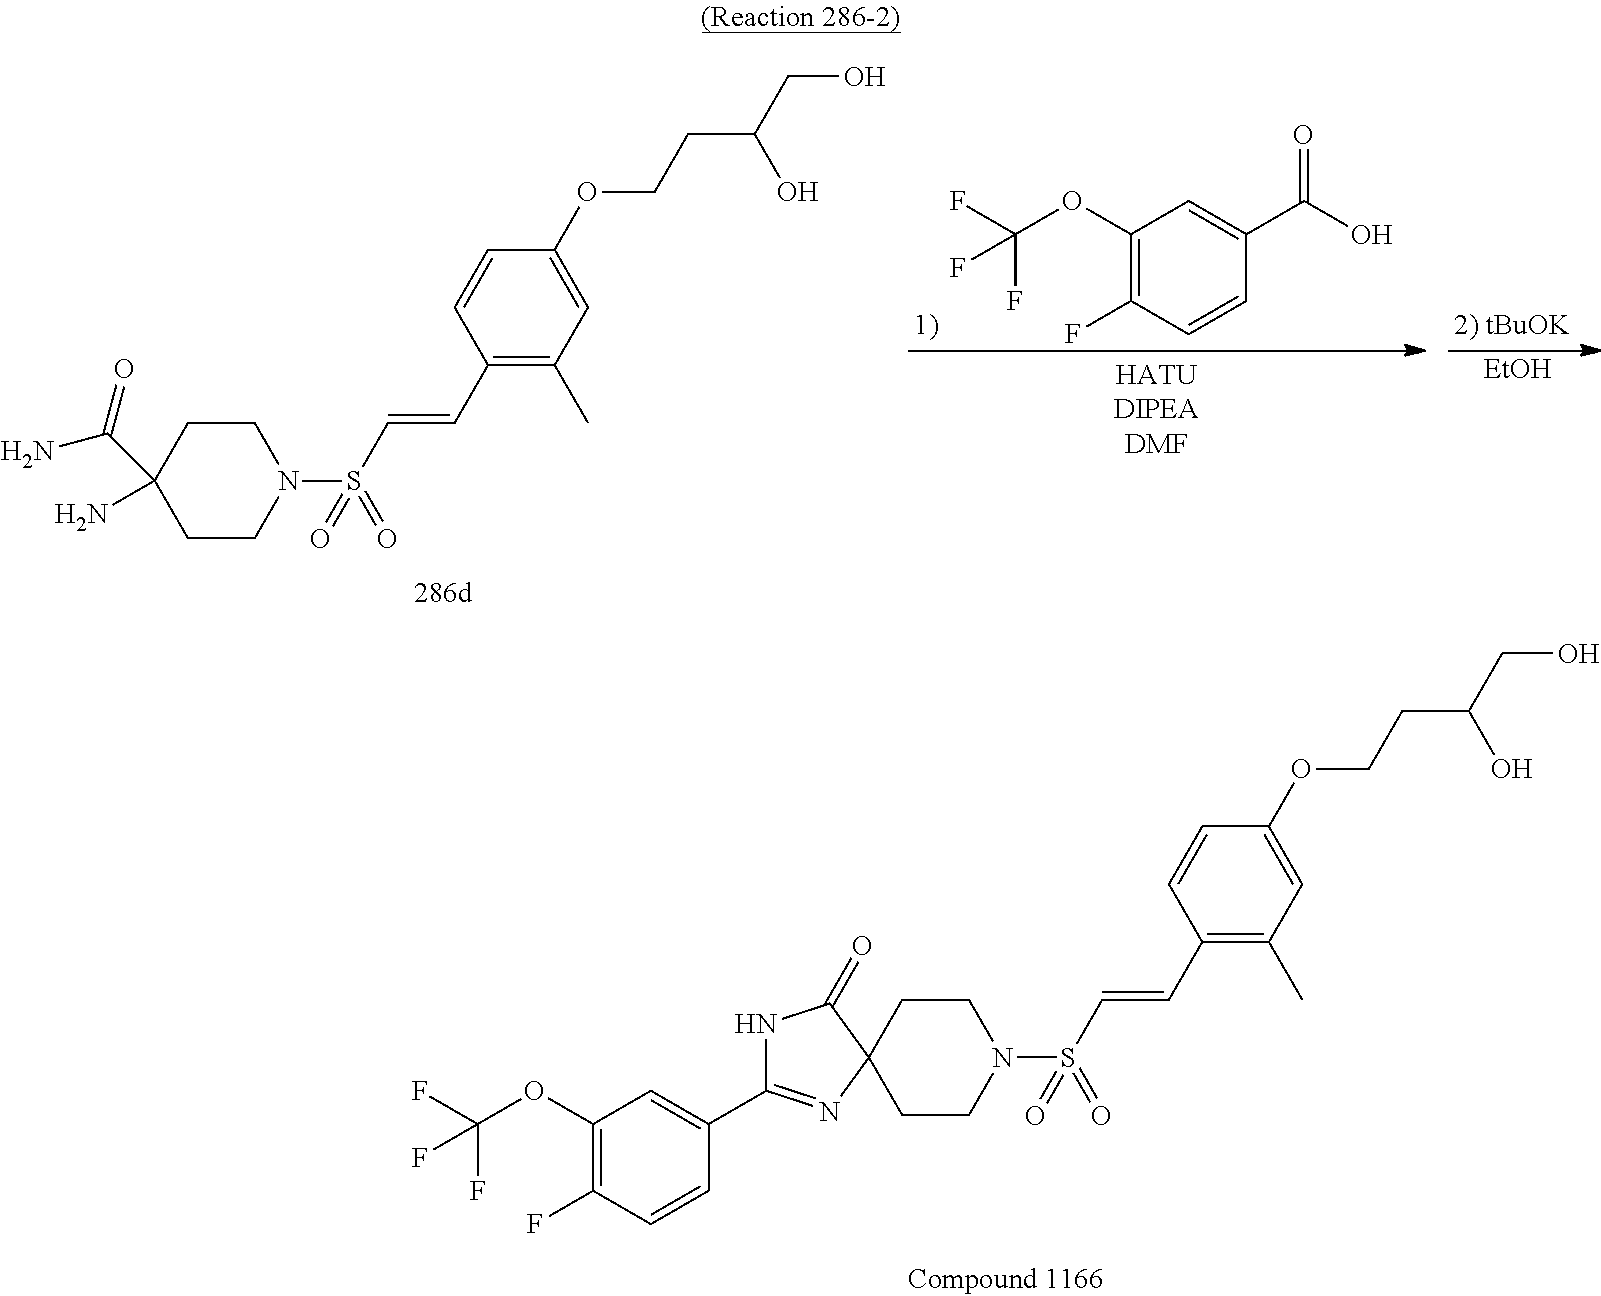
C1CN(S(=O)(=O)C=CC2=C(C)C=C(OCCC(CO)O)C=C2)CCC12C(=O)NC(C1=CC(OC(F)(F)F)=C(F)C=C1)=N2.[EtOH].C1(OC(F)(F)F)=C(F)C=CC(C(O)=O)=C1.C1CN(S(=O)(=O)C=CC2=C(C)C=C(OCCC(CO)O)C=C2)CCC1(N)C(N)=O
